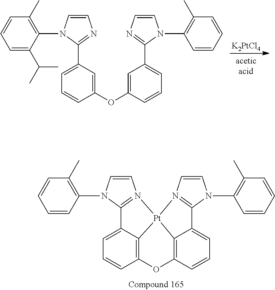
[K2PtCl4].C1=C(C(C)C)C(N2C=CN=C2C2=CC=CC(OC3=CC(C4=NC=CN4C4=C(C)C=CC=C4)=CC=C3)=C2)=C(C)C=C1.C1=CC(N2C=CN3=C2C2=CC=CC4=C2[Pt]32N3=C(N(C5=C(C)C=CC=C5)C=C3)C3=CC=CC(=C32)O4)=C(C)C=C1
